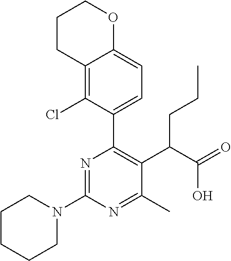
N1(C2=NC(C3=CC=C4C(=C3Cl)CCCO4)=C(C(C(=O)O)CCC)C(C)=N2)CCCCC1
